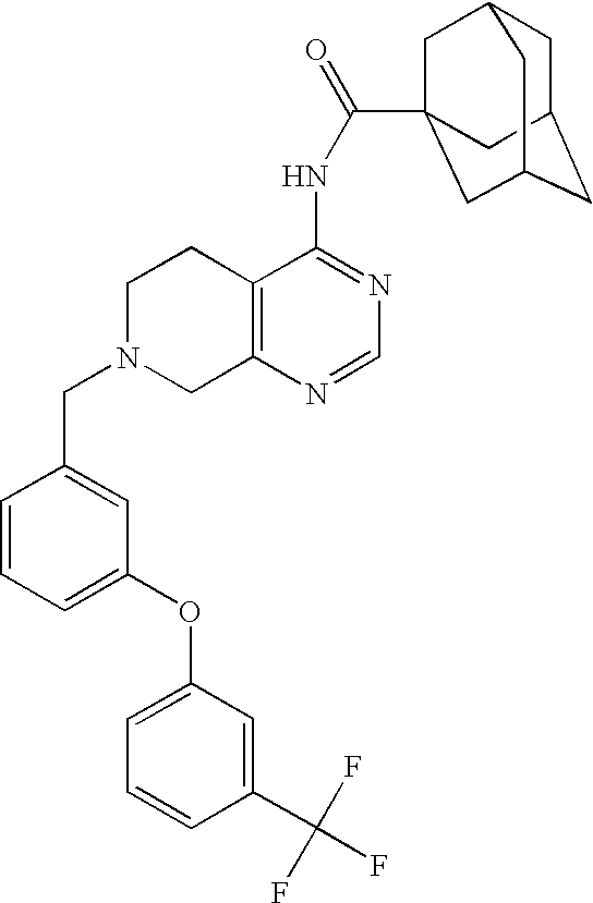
C1N(CC2=CC(OC3=CC=CC(C(F)(F)F)=C3)=CC=C2)CC2=C(C1)C(NC(=O)C13CC4CC(CC(C1)C4)C3)=NC=N2
